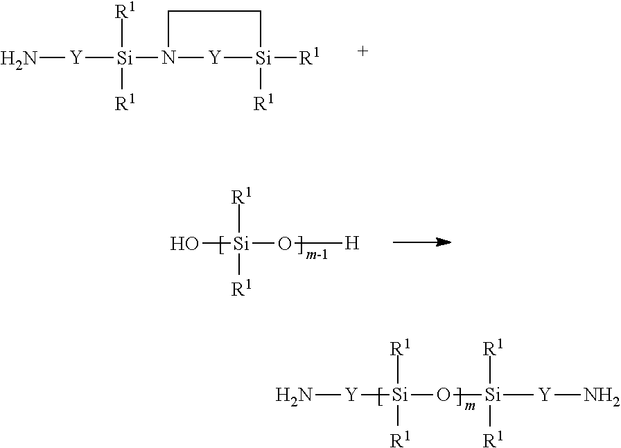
[Y]([Si](O[Si]([Y]N)([R1])[R1])([R1])[R1])N.N[Y][Si](N1[Y][Si]([R1])([R1])CC1)([R1])[R1].O[Si](O[H])([R1])[R1]
